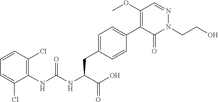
N(C(NC(C(=O)O)CC1=CC=C(C2=C(OC)C=NN(CCO)C2=O)C=C1)=O)C1=C(Cl)C=CC=C1Cl
